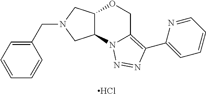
Cl.C(N1CC2C(C1)N1C(=C(C3=CC=CC=N3)N=N1)CO2)C1=CC=CC=C1
